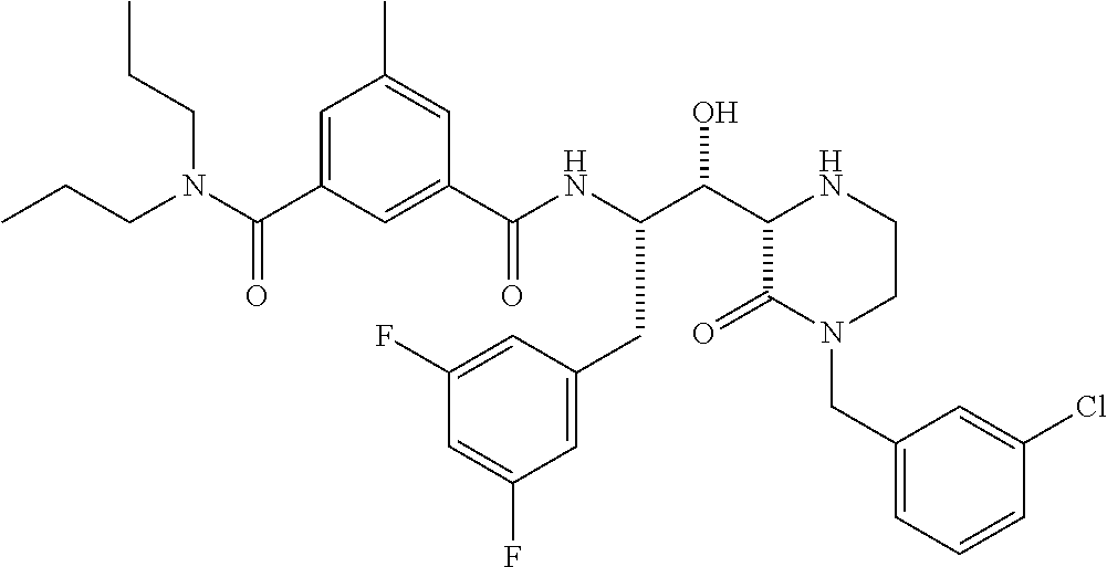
C(C1C(=O)N(CC2=CC=CC(Cl)=C2)CCN1)(O)C(NC(C1=CC(C(N(CCC)CCC)=O)=CC(C)=C1)=O)CC1=CC(F)=CC(F)=C1
